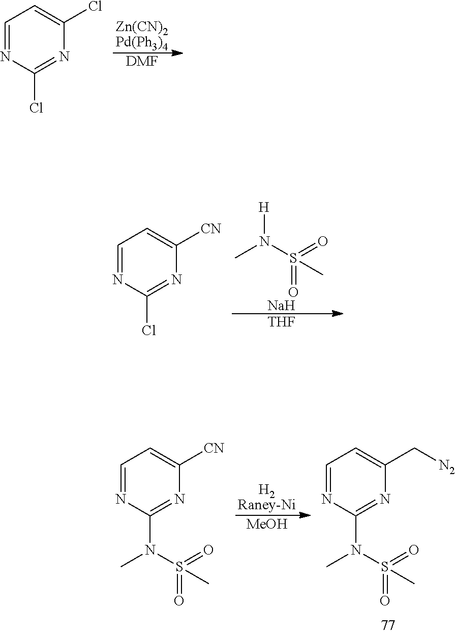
[Zn(CN)2Pd(Ph3)4].[DMF].C1=NC(Cl)=NC(Cl)=C1.CN([H])S(=O)(=O)C.[Na].[THF].C1=NC(Cl)=NC([CN])=C1.[H2Raney-Ni].[MeOH].C1=NC(N(C)S(=O)(=O)C)=NC(C[N2])=C1.C1=NC(N(C)S(=O)(=O)C)=NC([CN])=C1
